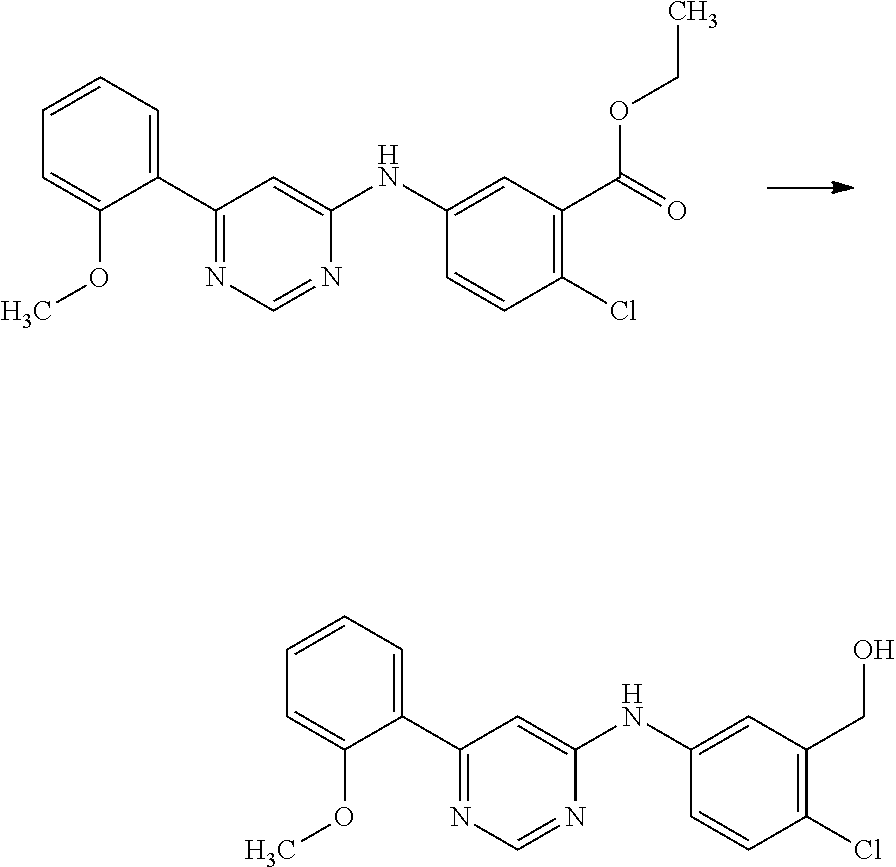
C1(C2=CC=CC=C2OC)=NC=NC(NC2=CC(C(=O)OCC)=C(Cl)C=C2)=C1.C1(C2=CC=CC=C2OC)=NC=NC(NC2=CC(CO)=C(Cl)C=C2)=C1
